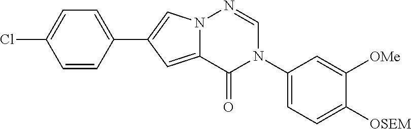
C1=CC(C2=CN3C(=C2)C(=O)N(C2=CC=C([OSEM])C([OMe])=C2)C=N3)=CC=C1Cl
